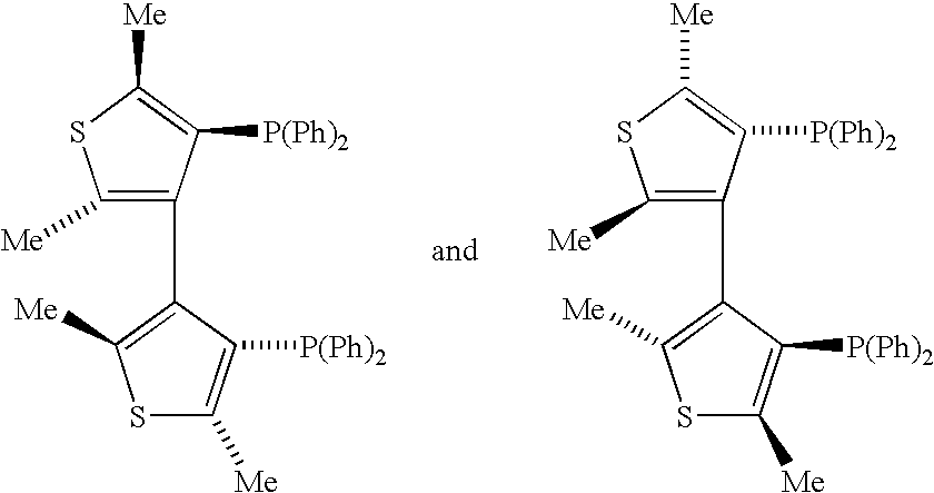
C1([Me])=C(C2=C([Me])SC([Me])=C2[P(Ph)2])C([P(Ph)2])=C([Me])S1.C1([Me])=C(C2=C([Me])SC([Me])=C2[P(Ph)2])C([P(Ph)2])=C([Me])S1
